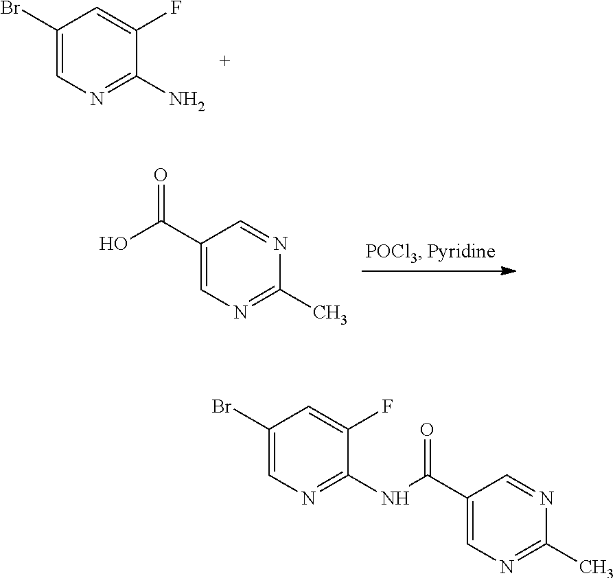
C1(Br)=CN=C(N)C(F)=C1.C1(C(O)=O)=CN=C(C)N=C1.C1(Br)=CN=C(NC(C2=CN=C(C)N=C2)=O)C(F)=C1
